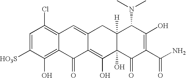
C1=C([HO3S])C(O)=C2C(=C1Cl)C=C1C(=C(O)C3(O)C([H])(C1)C(N(C)C)C(O)=C(C(N)=O)C3=O)C2=O
